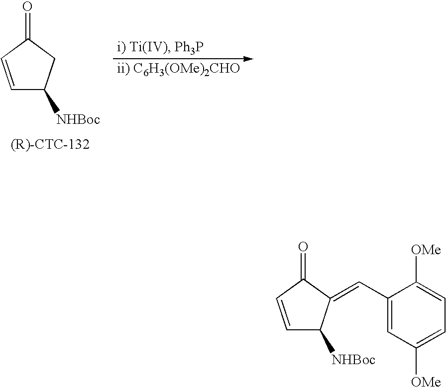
C1=CC(=O)CC1[NHBoc].C1=CC(=O)C(=CC2=CC([OMe])=CC=C2[OMe])C1[NHBoc]
